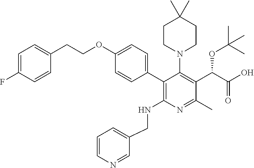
C1(C2=CC=C(OCCC3=CC=C(F)C=C3)C=C2)=C(NCC2=CC=CN=C2)N=C(C)C(C(C(O)=O)OC(C)(C)C)=C1N1CCC(C)(C)CC1
